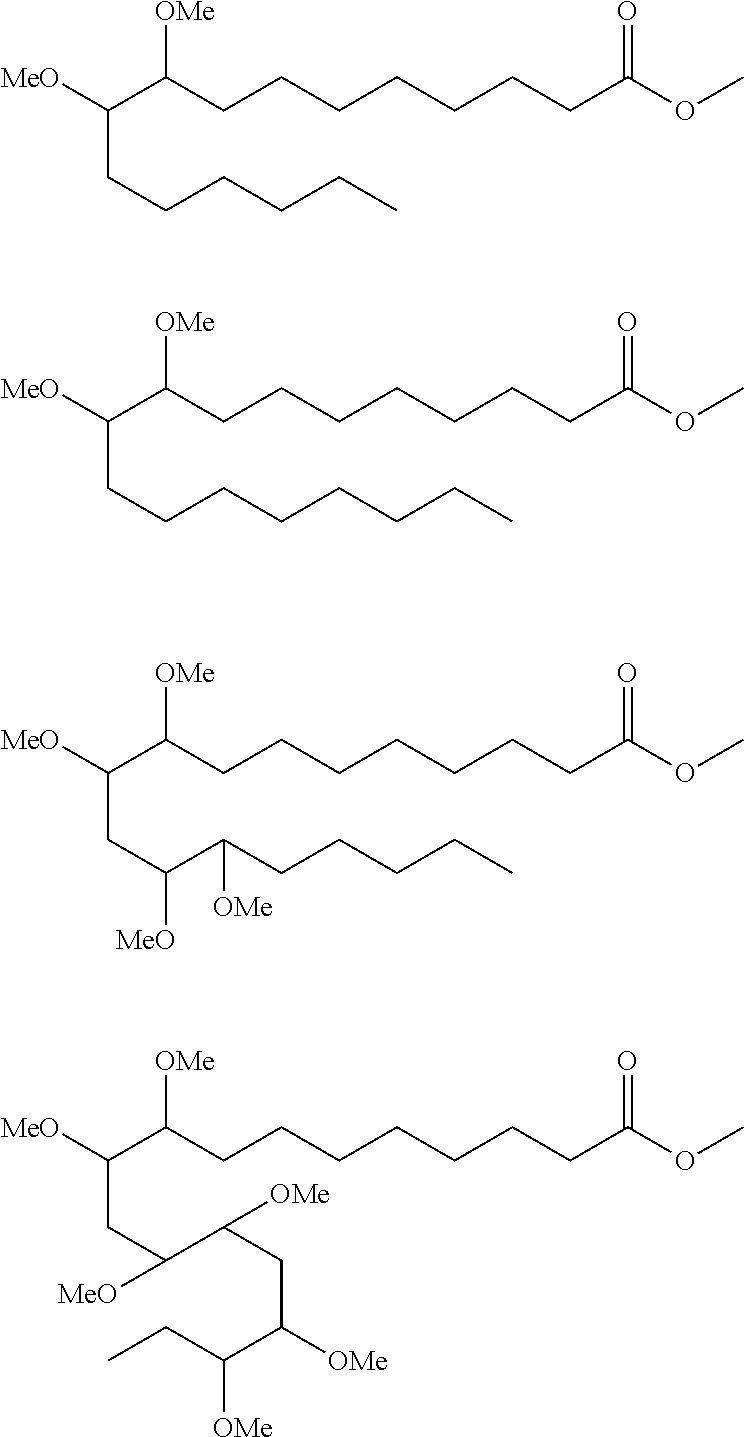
[MeO]C(C(CCCCCCCC(OC)=O)[OMe])CCCCCC.[MeO]C(C(CCCCCCCC(OC)=O)[OMe])CCCCCCCC.[MeO]C(C(CCCCCCCC(OC)=O)[OMe])CC(C(CCCCC)[OMe])[MeO].[MeO]C(C(CCCCCCCC(OC)=O)[OMe])CC(C(CC(C([OMe])CC)[OMe])[OMe])[MeO]
